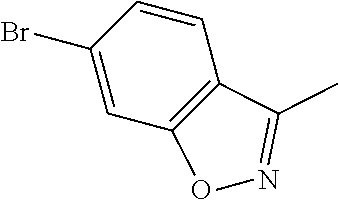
C1=CC(Br)=CC2=C1C(C)=NO2
